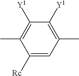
C1([Rc])=CC(C)=C([Y1])C([Y1])=C1C
